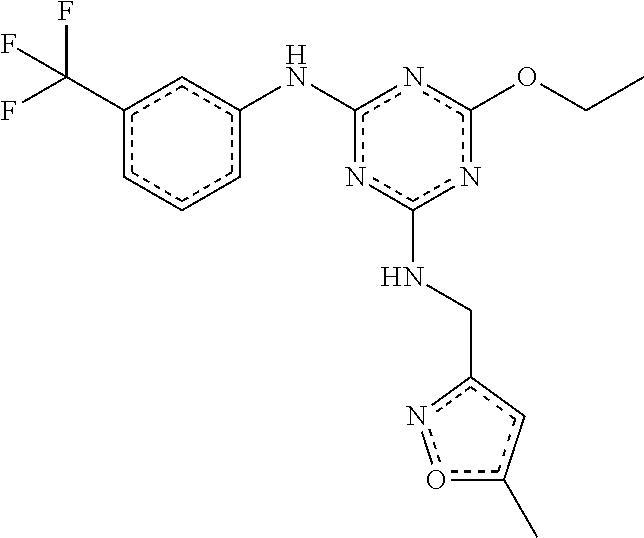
CCOc1nc(Nc2cccc(C(F)(F)F)c2)nc(NCc2noc(C)c2)n1
